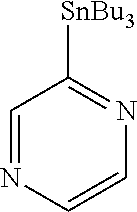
C1=NC=CN=C1[SnBu3]
